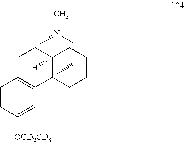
C1CN(C)C2C3([H])CCCCC13C1=C(C=CC([OCD2CD3])=C1)C2
